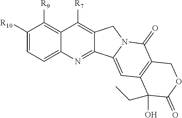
C1([R10])=CC=C2C(=C1[R9])C([R7])=C1C(=N2)C2=CC3=C(C(=O)N2C1)COC(=O)C3(O)CC
